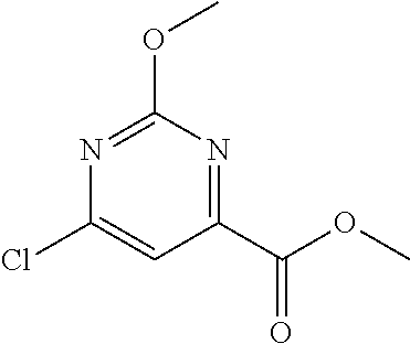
C1(Cl)=CC(C(OC)=O)=NC(OC)=N1
